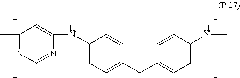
CC1=NC=NC(NC2=CC=C(CC3=CC=C(NC)C=C3)C=C2)=C1
